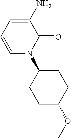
C1C(N2C=CC=C(N)C2=O)CCC(OC)C1
